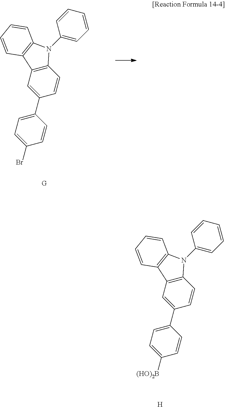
C1(C2=CC=C(Br)C=C2)=CC2=C(C=C1)N(C1=CC=CC=C1)C1=C2C=CC=C1.C1(C2=CC=C([(HO)2B])C=C2)=CC2=C(C=C1)N(C1=CC=CC=C1)C1=C2C=CC=C1.[H]
